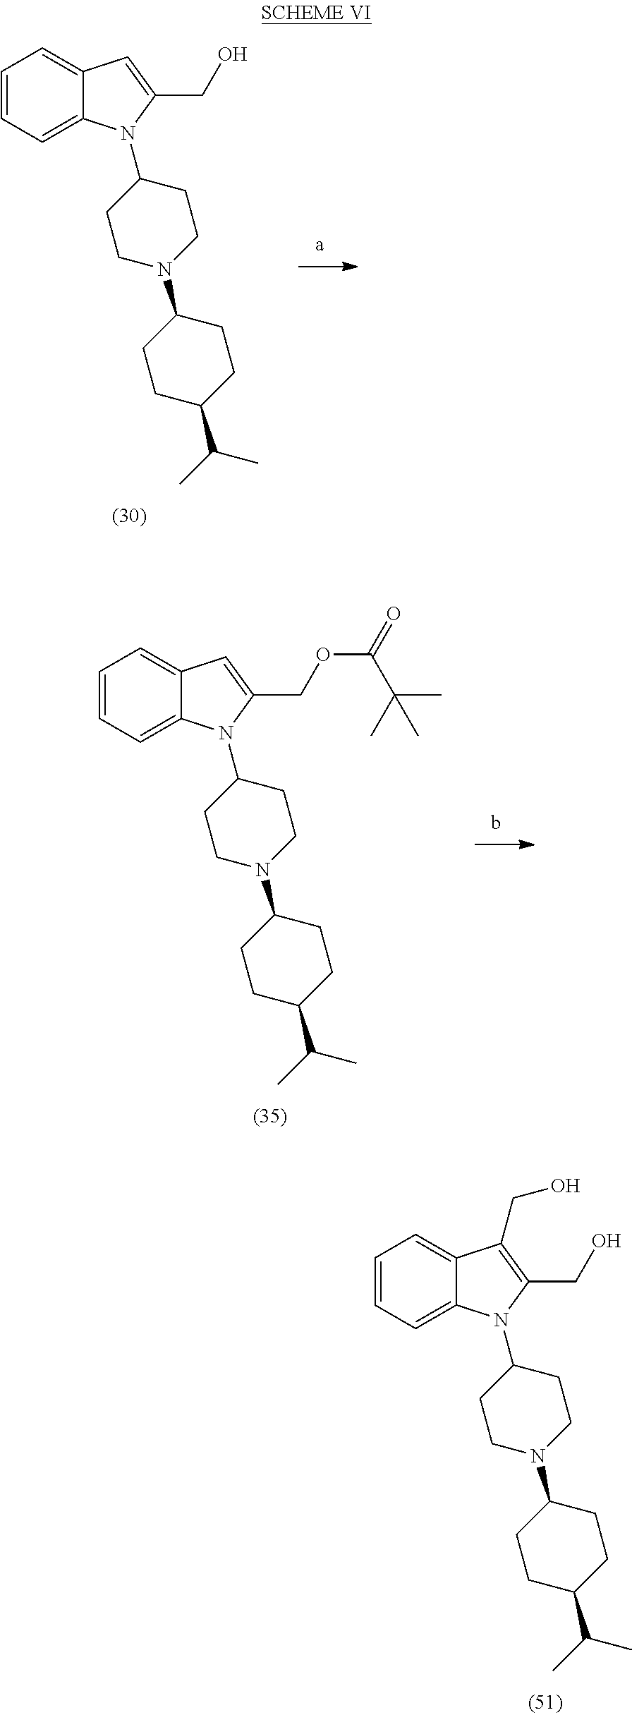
C1=CC=C2C(=C1)C=C(CO)N2C1CCN(C2CCC(C(C)C)CC2)CC1.C1=CC=C2C(=C1)C=C(COC(=O)C(C)(C)C)N2C1CCN(C2CCC(C(C)C)CC2)CC1.C1=CC=C2C(=C1)C(CO)=C(CO)N2C1CCN(C2CCC(C(C)C)CC2)CC1
